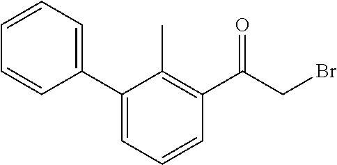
C1(C2=CC=CC(C(CBr)=O)=C2C)=CC=CC=C1
